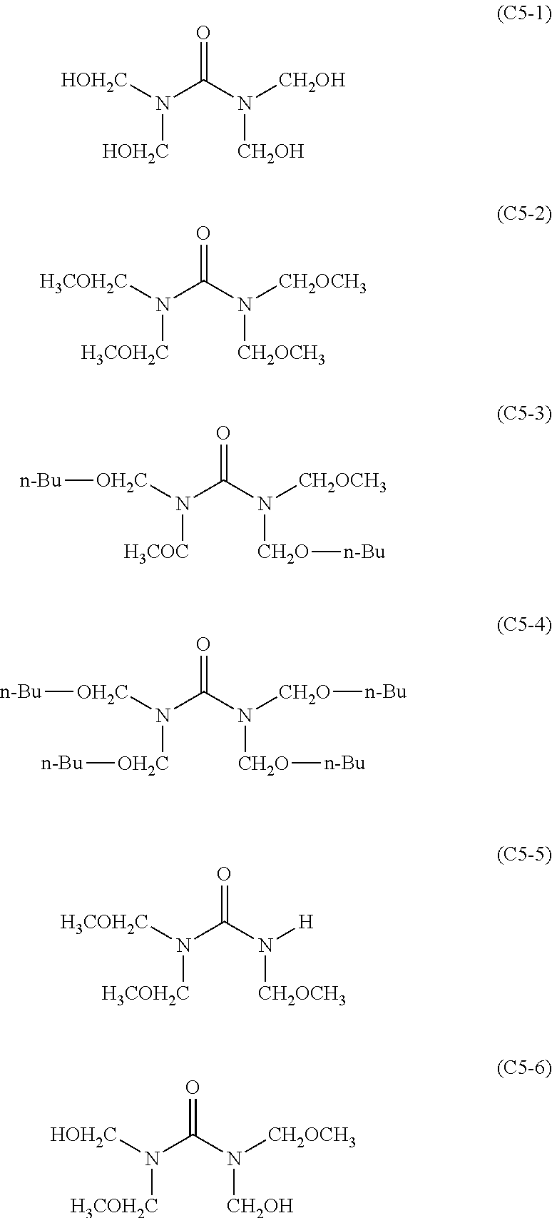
O=C(N([CH2OH])[CH2OH])N([HOH2C])[HOH2C].O=C(N([CH2OCH3])[CH2OCH3])N([H3COH2C])[H3COH2C].O=C(N([CH2OCH3])[CH2O][n-Bu])N([OH2C][n-Bu])[H3COC].O=C(N([CH2O][n-Bu])[CH2O][n-Bu])N([OH2C][n-Bu])[OH2C][n-Bu].O=C(N([H])[CH2OCH3])N([H3COH2C])[H3COH2C].O=C(N([CH2OCH3])[CH2OH])N([HOH2C])[H3COH2C]
